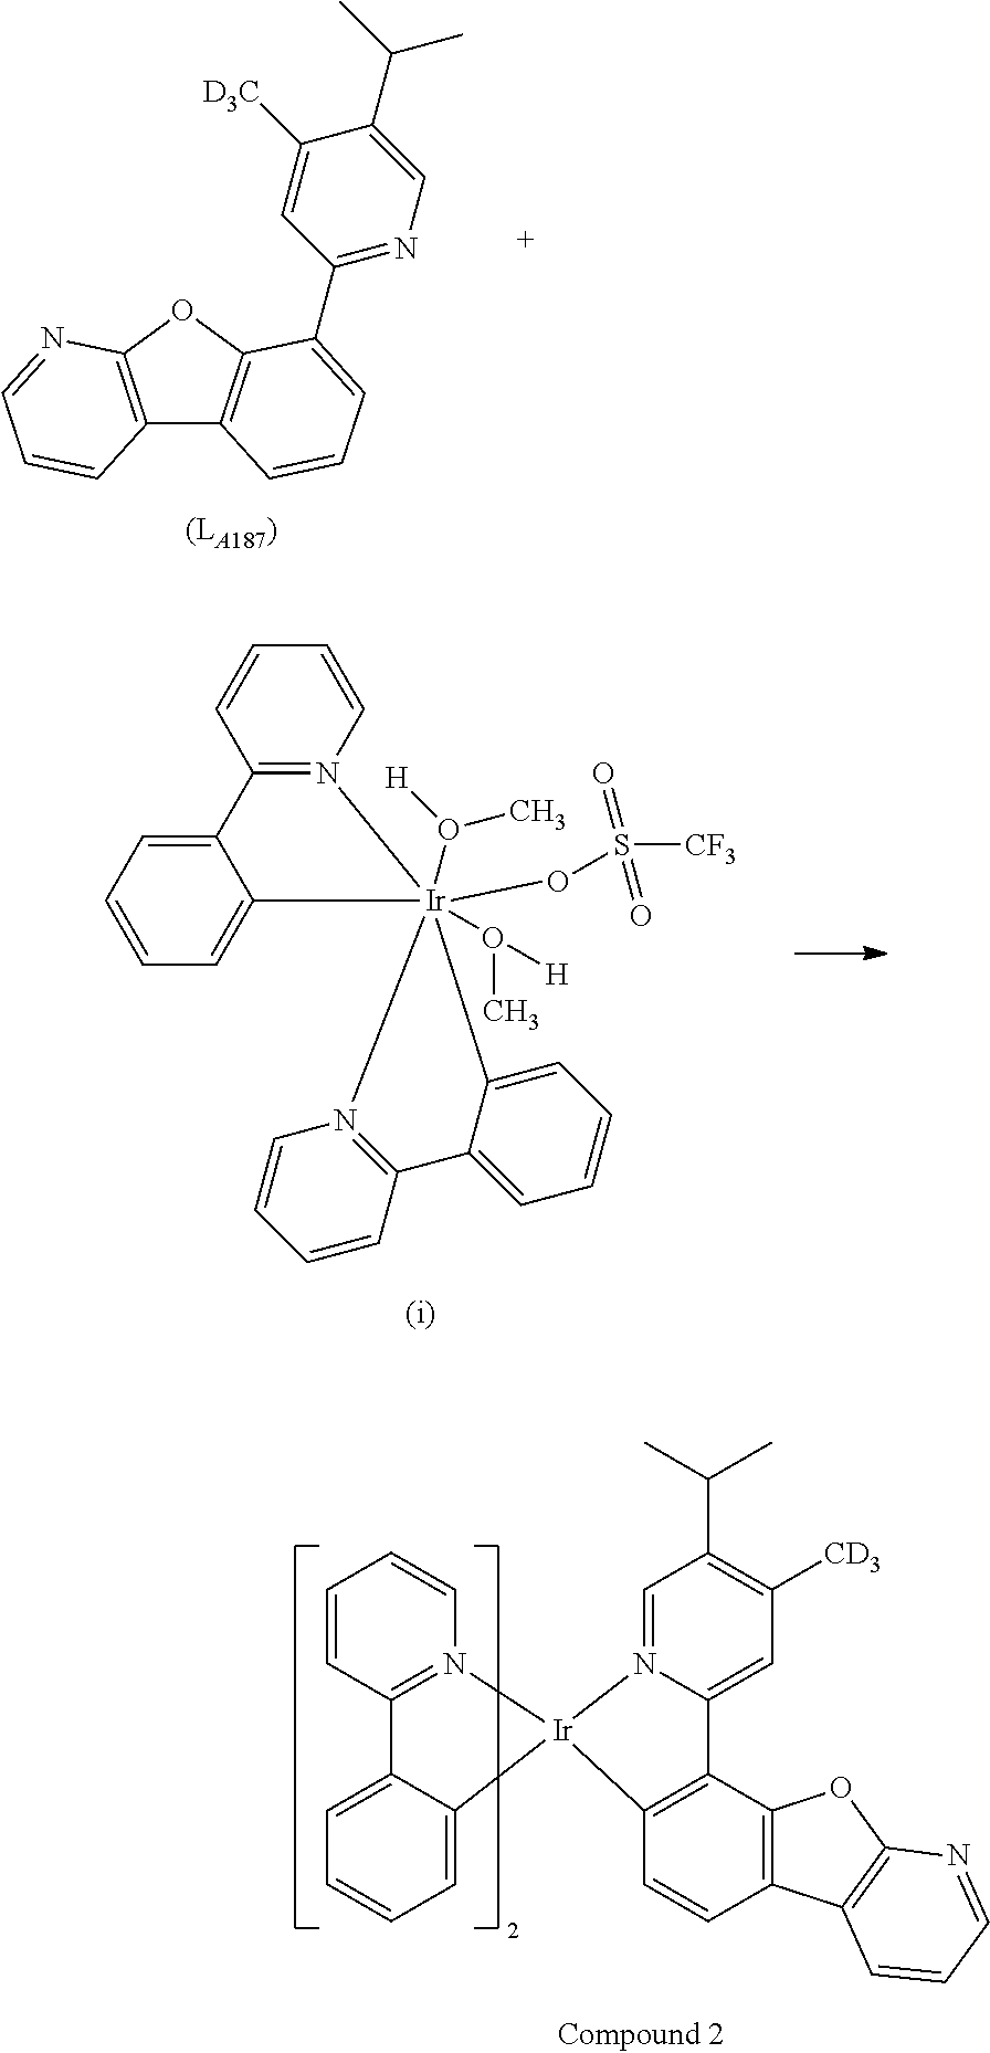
C12=C(OC3=C1C=CC=C3C1=NC=C(C(C)C)C([D3C])=C1)N=CC=C2.C12=N(C=CC=C1)[Ir]1(O([H])C)(O([H])C)(OS(=O)(=O)[CF3])(C3=CC=CC=C23)N2=C(C=CC=C2)C2=CC=CC=C21.C1=CC2=N(C=C1)[Ir]1(C3=CC=CC=C23)N2=CC(C(C)C)=C([CD3])C=C2C2=C1C=CC1=C2OC2=C1C=CC=N2
